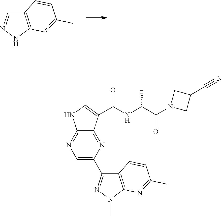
C12=C(NN=C1)C=C(C)C=C2.C1=C(C2=NN(C)C3=C2C=CC(C)=N3)N=C2C(=N1)NC=C2C(NC(C(N1CC(C#N)C1)=O)C)=O
